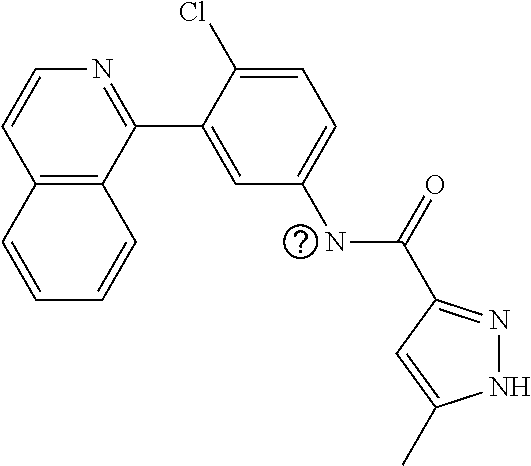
C12=C(C(C3=CC(NC(=O)C4=NNC(C)=C4)=CC=C3Cl)=NC=C1)C=CC=C2
